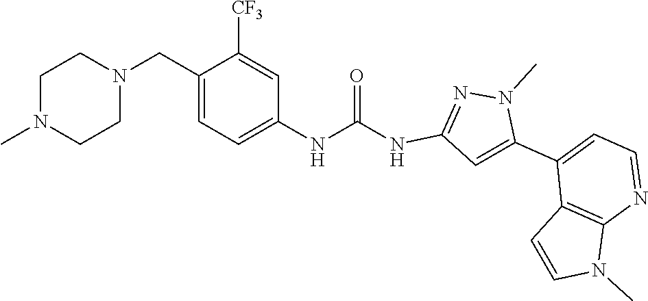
C1N(C)CCN(CC2=CC=C(NC(=O)NC3=NN(C)C(C4=CC=NC5=C4C=CN5C)=C3)C=C2[CF3])C1
